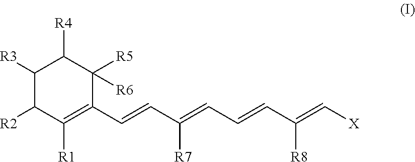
C1([R3])C([R2])C([R1])=C(C=CC(=CC=CC(=C[X])[R8])[R7])C([R5])([R6])C1[R4]
